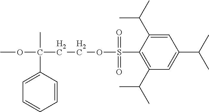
C1=C(C(C)C)C(S(OCCC(OC)(C)C2=CC=CC=C2)(=O)=O)=C(C(C)C)C=C1C(C)C
